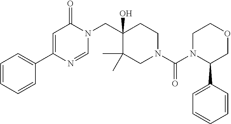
C1(C2=CC(=O)N(CC3(O)CCN(C(=O)N4C(C5=CC=CC=C5)COCC4)CC3(C)C)C=N2)=CC=CC=C1
